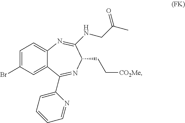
C1=C(Br)C=C2C(=C1)N=C(NCC(C)=O)C(CC[CO2Me])N=C2C1=CC=CC=N1
